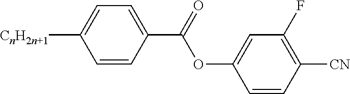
C1=CC(C(OC2=CC(F)=C([CN])C=C2)=O)=CC=C1[CnH2n+1]
